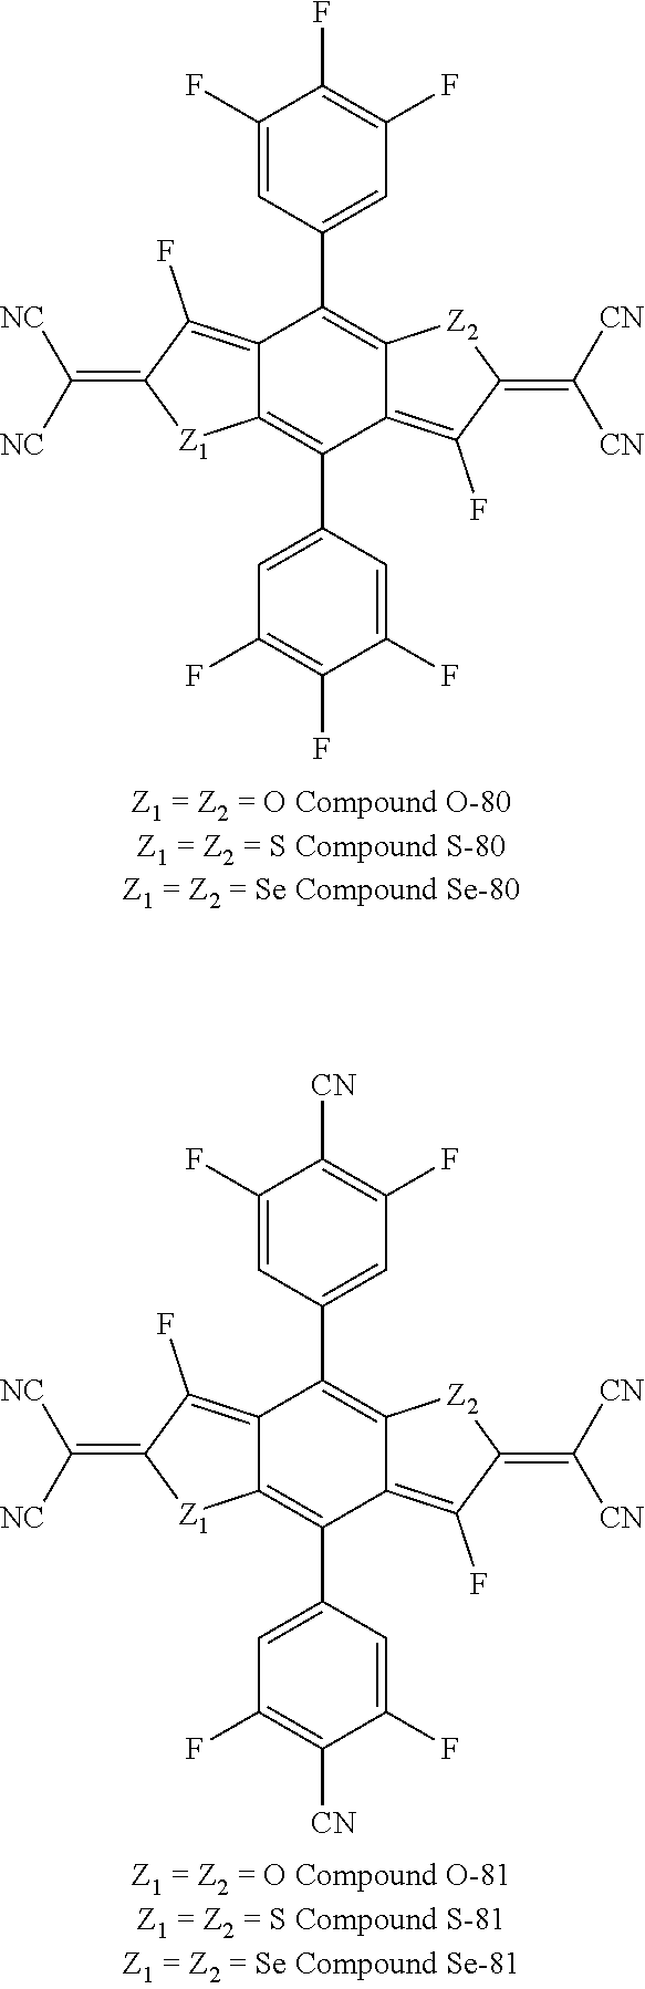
C12=C(F)C(=C([NC])[NC])[Z1]C1=C(C1=CC(F)=C(F)C(F)=C1)C1=C(F)C(=C([CN])[CN])[Z2]C1=C2C1=CC(F)=C(F)C(F)=C1.C12=C(F)C(=C([NC])[NC])[Z1]C1=C(C1=CC(F)=C([CN])C(F)=C1)C1=C(F)C(=C([CN])[CN])[Z2]C1=C2C1=CC(F)=C([CN])C(F)=C1
